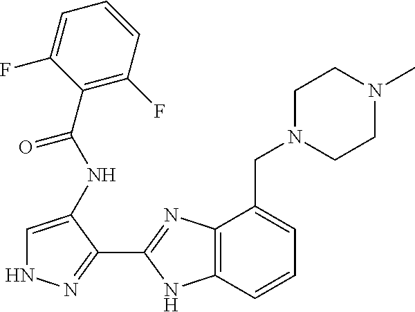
C1=C(NC(=O)C2=C(F)C=CC=C2F)C(C2=NC3=C(N2)C=CC=C3CN2CCN(C)CC2)=NN1
